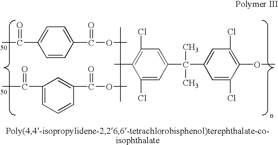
CC(C1=CC=C(C(OC)=O)C=C1)=O.CC(C1=CC=CC(C(OC)=O)=C1)=O.CC1=C(Cl)C=C(C(C2=CC(Cl)=C(OC)C(Cl)=C2)(C)C)C=C1Cl
